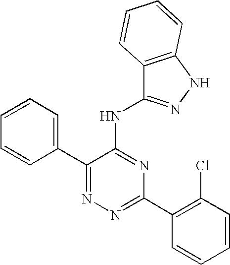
N1=C(C2=C(Cl)C=CC=C2)N=C(NC2=NNC3=C2C=CC=C3)C(C2=CC=CC=C2)=N1
